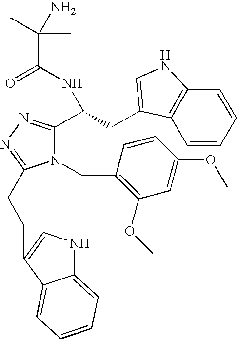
N1(CC2=C(OC)C=C(OC)C=C2)C(C(CC2=CNC3=C2C=CC=C3)NC(=O)C(C)(C)N)=NN=C1CCC1=CNC2=CC=CC=C21
